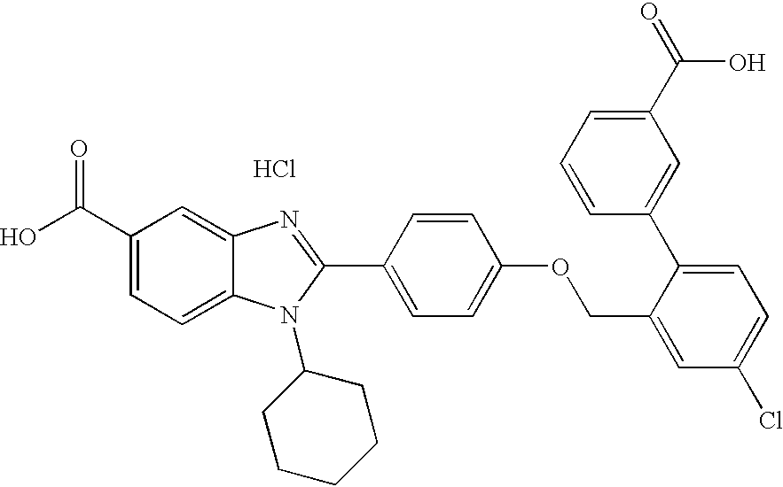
OC(C1=CC=C2C(=C1)N=C(C1=CC=C(OCC3=CC(Cl)=CC=C3C3=CC(C(=O)O)=CC=C3)C=C1)N2C1CCCCC1)=O.Cl
